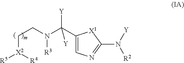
C([X2]([R4])[R5])CN([R3])C(C1=CN=C(N([Y])[R2])[X1]1)([Y])[Y]
